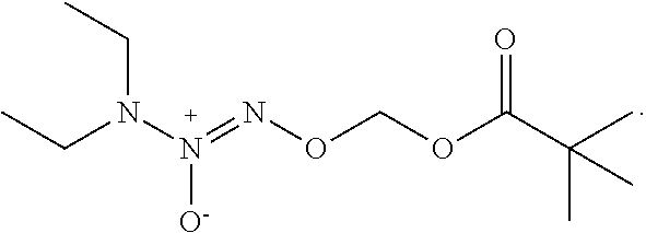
N(CC)(N(=NOCOC(C(C)(C)C)=O)[O-])CC
